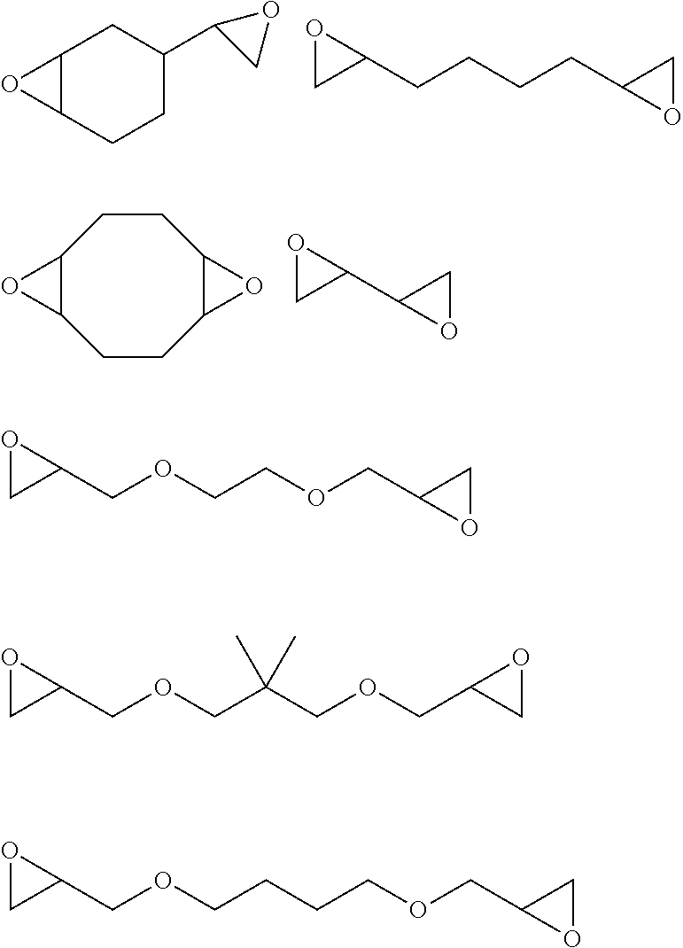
C12C(CCC(C3CO3)C1)O2.C(CCCC1OC1)C1OC1.C1CC2C(CCC3C1O3)O2.C1(C2OC2)OC1.C(OCCOCC1OC1)C1OC1.C(OCC(COCC1CO1)(C)C)C1OC1.C(OCCCCOCC1OC1)C1OC1
